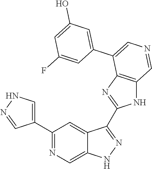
C1(C2=CNN=C2)=NC=C2C(=C1)C(C1=NC3=C(N1)C=NC=C3C1=CC(O)=CC(F)=C1)=NN2
